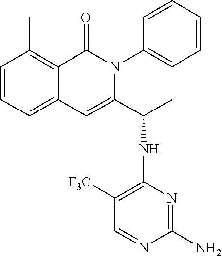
C1=CC=C2C(=C1C)C(=O)N(C1=CC=CC=C1)C(C(NC1=C([CF3])C=NC(N)=N1)C)=C2
